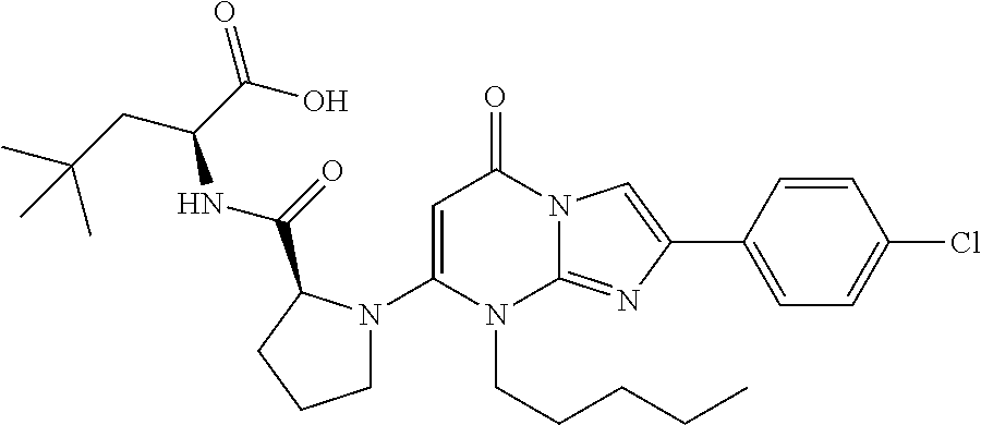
C1=C(N2CCCC2C(NC(CC(C)(C)C)C(O)=O)=O)N(CCCCC)C2=NC(C3=CC=C(Cl)C=C3)=CN2C1=O
